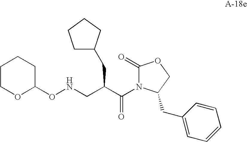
C(C(C(N1C(=O)OCC1CC1=CC=CC=C1)=O)CC1CCCC1)NOC1CCCCO1
